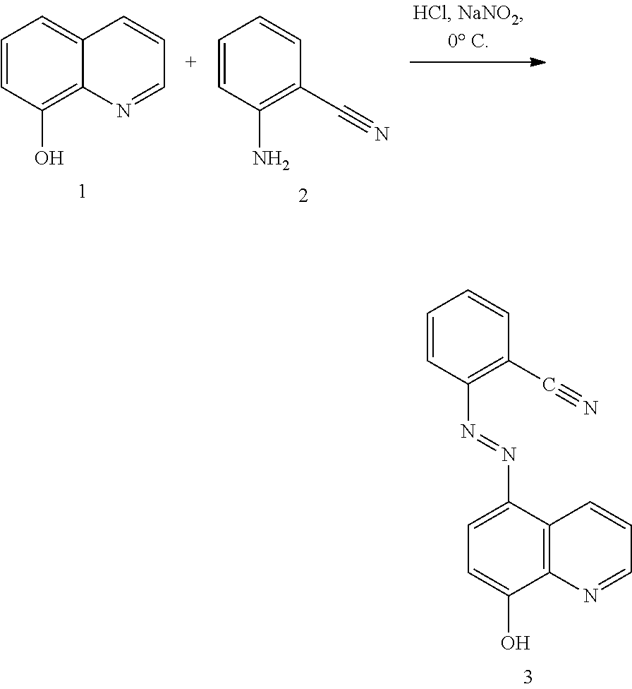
C1=CC(O)=C2C(=C1)C=CC=N2.C1=CC(N)=C(C#N)C=C1.C1=CC(N=NC2=CC=C(O)C3=C2C=CC=N3)=C(C#N)C=C1
